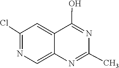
N1=C(C)N=C(O)C2=CC(Cl)=NC=C12
